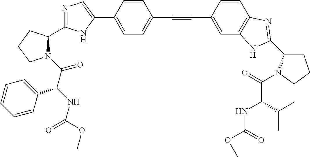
C1=C(C2=CN=C(C3N(C(C(NC(=O)OC)C4=CC=CC=C4)=O)CCC3)N2)C=CC(C#CC2=CC3=C(C=C2)N=C(C2CCCN2C(=O)C(C(C)C)NC(=O)OC)N3)=C1
